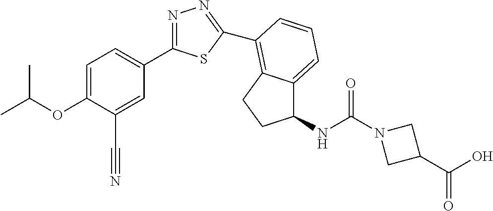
C1=C(OC(C)C)C(C#N)=CC(C2=NN=C(C3=C4C(=CC=C3)C(NC(N3CC(C(O)=O)C3)=O)CC4)S2)=C1
